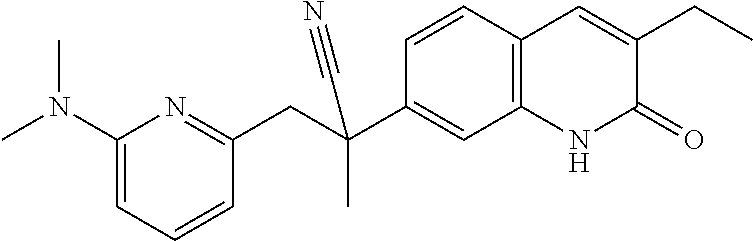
C1(CC(C2=CC3=C(C=C2)C=C(CC)C(=O)N3)(C)C#N)=NC(N(C)C)=CC=C1
